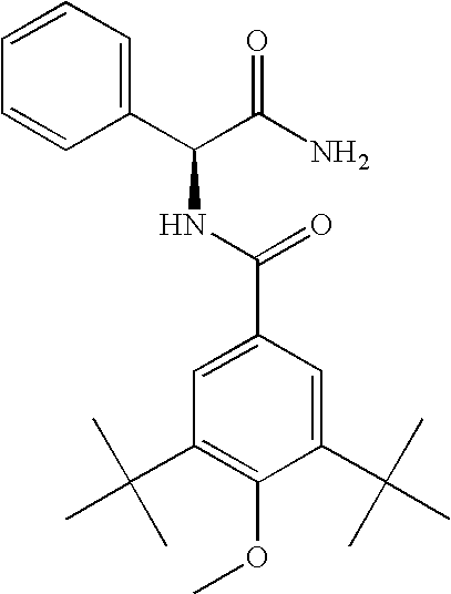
C1=C(C(C(N)=O)NC(C2=CC(C(C)(C)C)=C(OC)C(C(C)(C)C)=C2)=O)C=CC=C1
